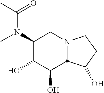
C1(N(C(C)=O)C)C(O)C(O)C2N(C1)CCC2O
